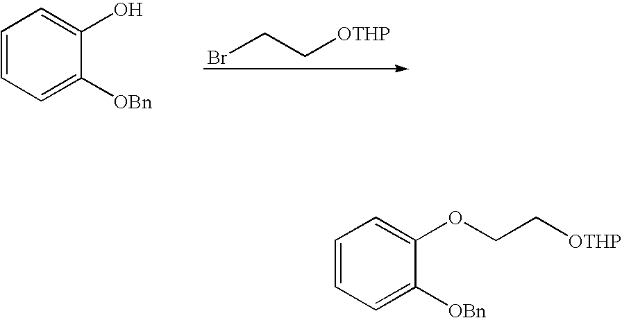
BrCC[OTHP].C1=CC=C([OBn])C(O)=C1.C1=CC=C([OBn])C(OCC[OTHP])=C1
